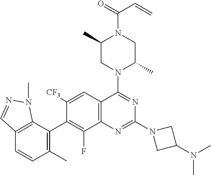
C12=C(C=C([CF3])C(C3=C(C)C=CC4=C3N(C)N=C4)=C1F)C(N1C(C)CN(C(=O)C=C)C(C)C1)=NC(N1CC(N(C)C)C1)=N2
